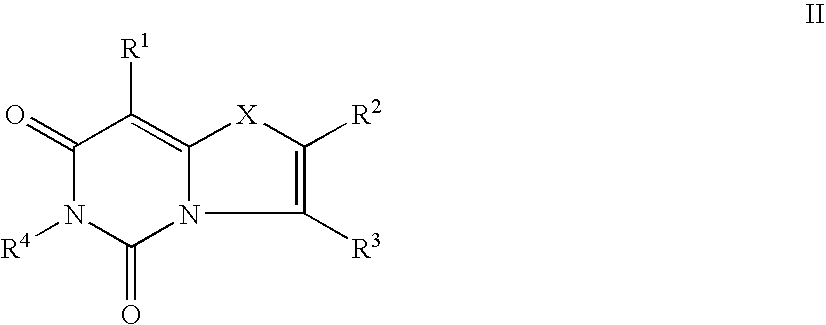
C1(=O)N([R4])C(=O)N2C([R3])=C([R2])[X]C2=C1[R1]
